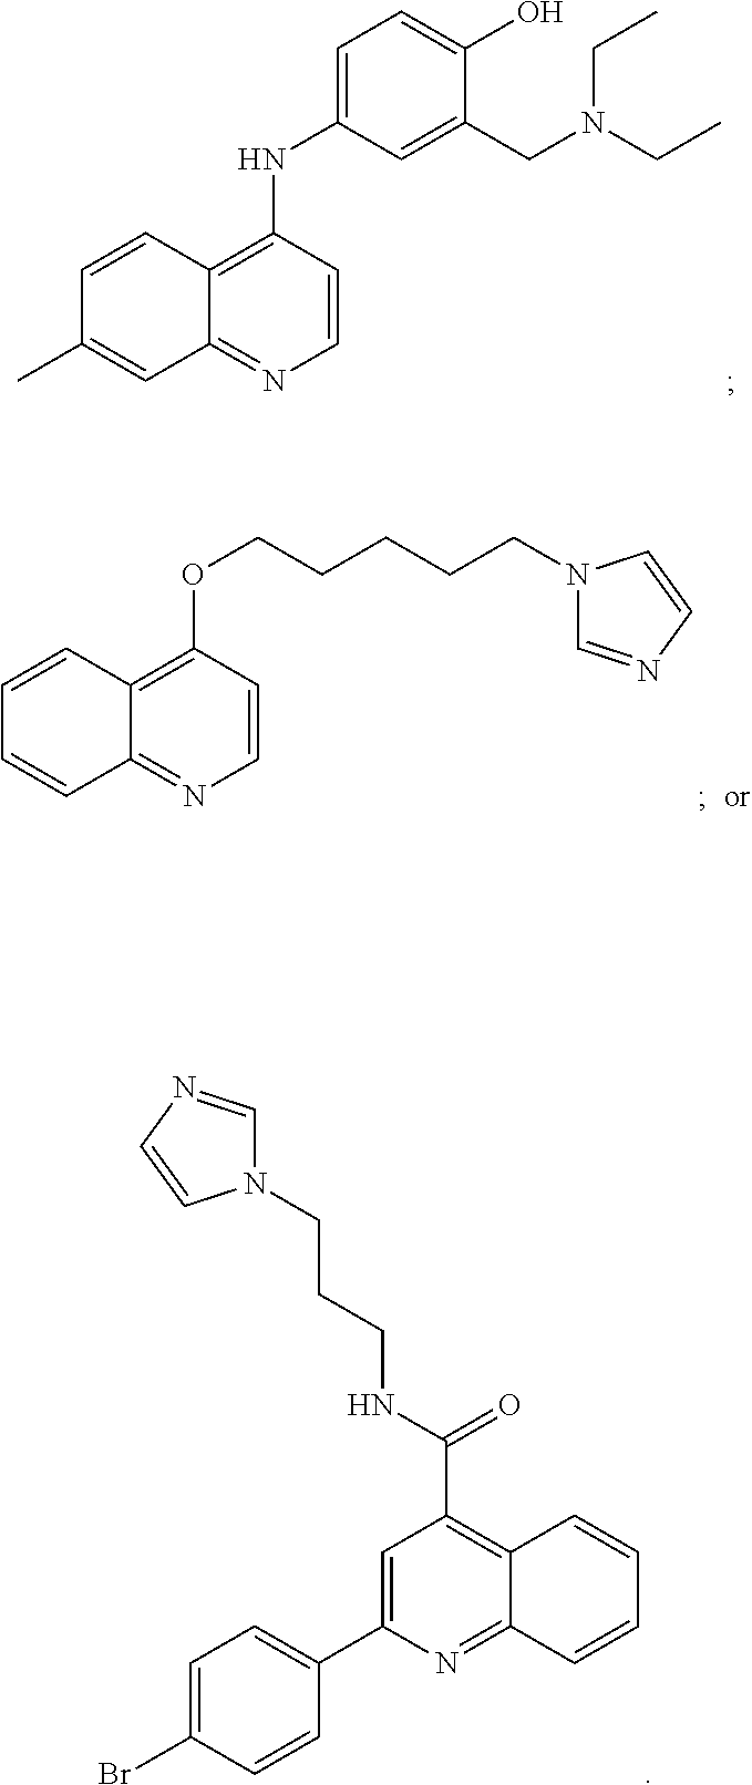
N1(CCCNC(C2=C3C(=NC(C4=CC=C(Br)C=C4)=C2)C=CC=C3)=O)C=NC=C1.C1=CC(NC2=CC=C(O)C(CN(CC)CC)=C2)=C2C(=N1)C=C(C)C=C2.C1=CC(OCCCCCN2C=NC=C2)=C2C(=N1)C=CC=C2
